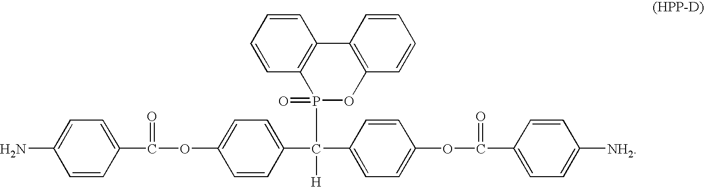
C(OC1=CC=C(C(C2=CC=C(OC(C3=CC=C([NH2])C=C3)=O)C=C2)(P2(=O)OC3=C(C4=C2C=CC=C4)C=CC=C3)[H])C=C1)(C1=CC=C(N)C=C1)=O
